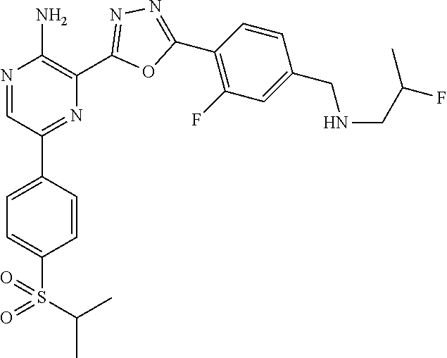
N1=CC(C2=CC=C(S(=O)(C(C)C)=O)C=C2)=NC(C2=NN=C(C3=C(F)C=C(CNCC(C)F)C=C3)O2)=C1N
